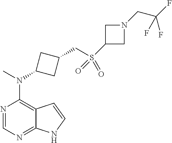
N1=CN=C2C(=C1N(C)C1CC(CS(C3CN(CC(F)(F)F)C3)(=O)=O)C1)C=CN2
